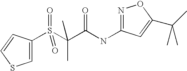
C1=C(S(C(C(NC2=NOC(C(C)(C)C)=C2)=O)(C)C)(=O)=O)C=CS1
